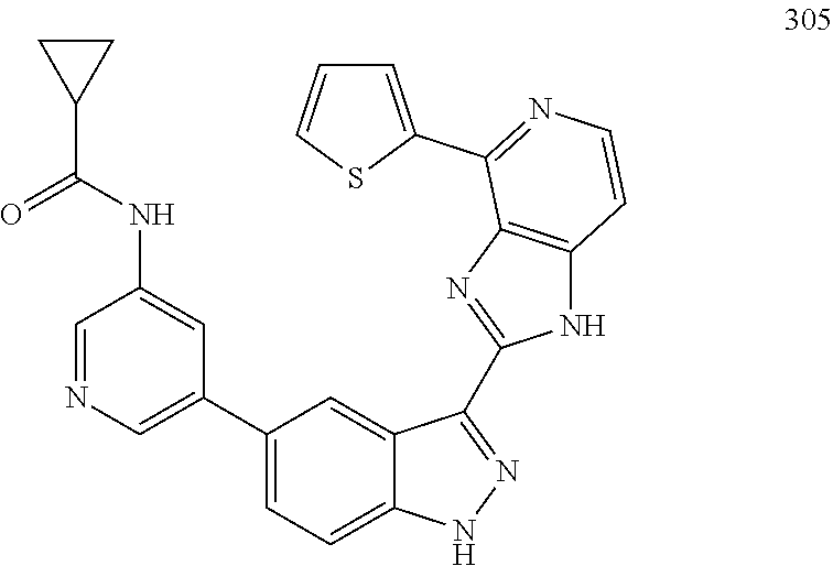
C1=NC=C(C2=CC=C3C(=C2)C(C2=NC4=C(N2)C=CN=C4C2=CC=CS2)=NN3)C=C1NC(=O)C1CC1
